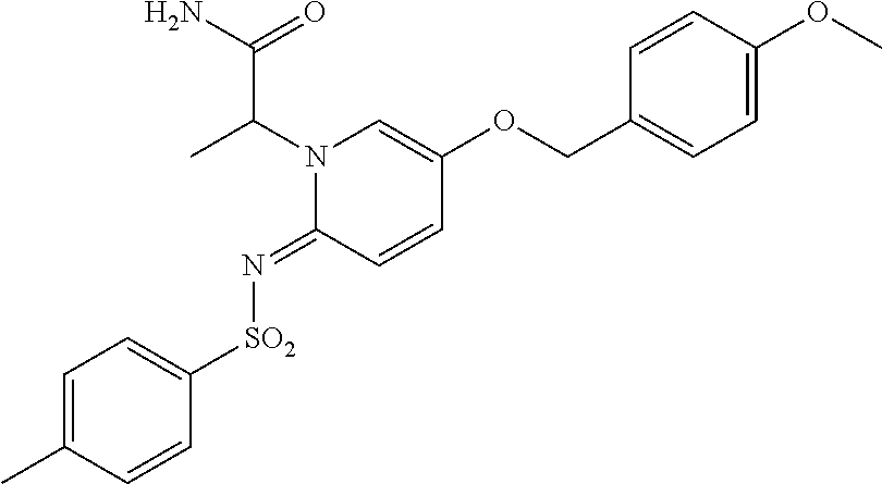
N1(C(C(N)=O)C)C(=N[SO2]C2=CC=C(C)C=C2)C=CC(OCC2=CC=C(OC)C=C2)=C1
